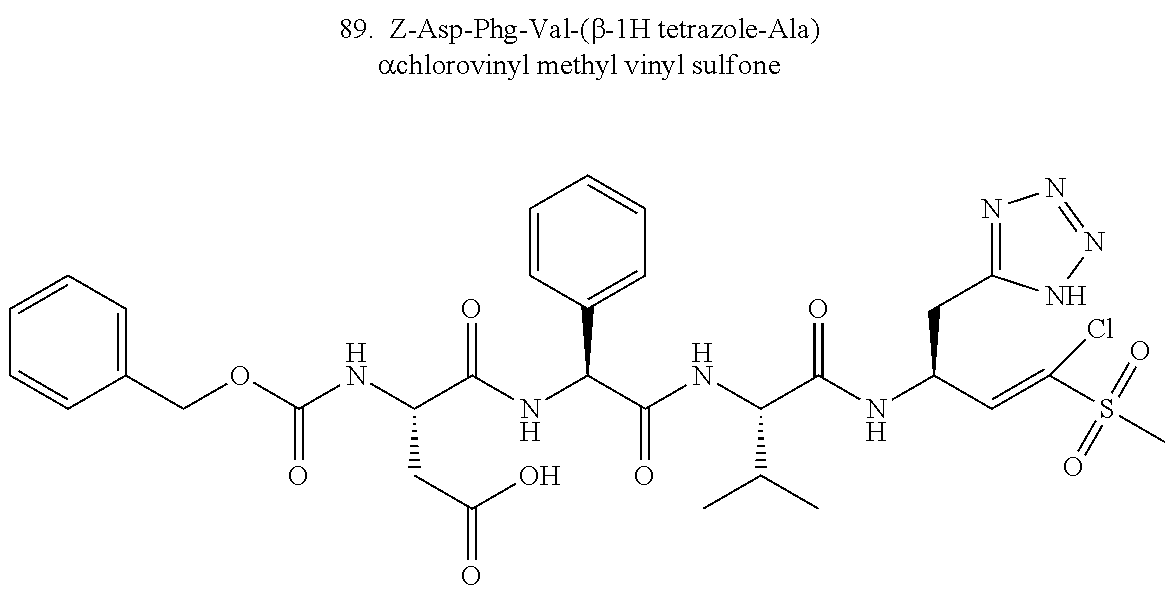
C1=CC=C(COC(NC(C(NC(C(NC(C(NC(C=C(S(C)(=O)=O)Cl)CC2=NN=NN2)=O)C(C)C)=O)C2=CC=CC=C2)=O)CC(O)=O)=O)C=C1
